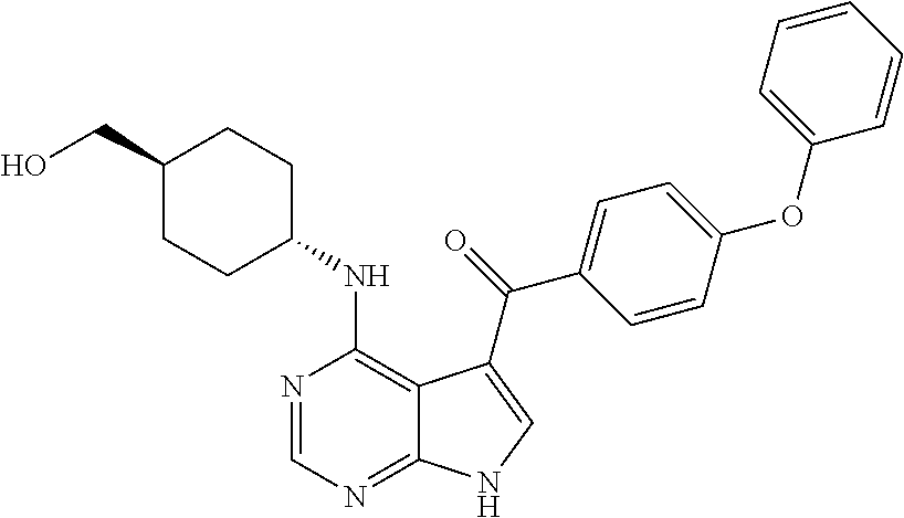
C1(CO)CCC(NC2=C3C(=NC=N2)NC=C3C(=O)C2=CC=C(OC3=CC=CC=C3)C=C2)CC1
